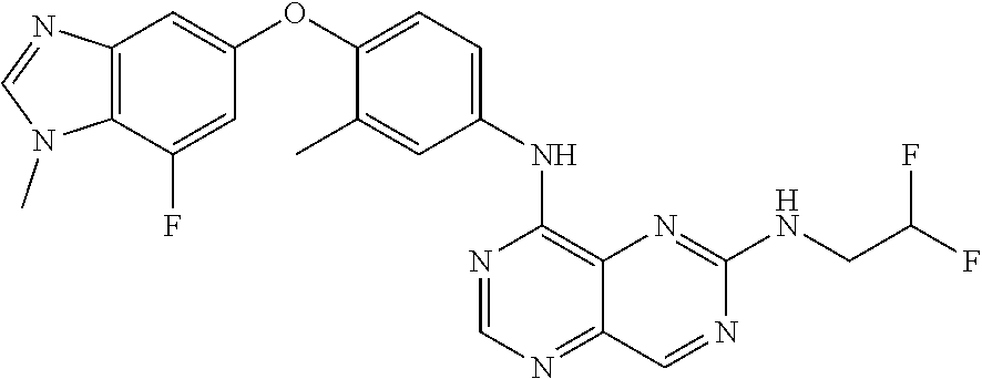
C1=NC(NC2=CC=C(OC3=CC4=C(N(C)C=N4)C(F)=C3)C(C)=C2)=C2N=C(NCC(F)F)N=CC2=N1
